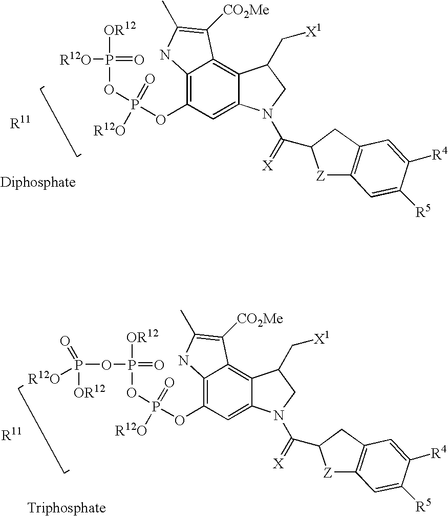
C12=C(OP([R12O])(=O)OP(=O)([OR12])[R12O])C=C3C(=C1C([CO2Me])=C(C)N2)C(C[X1])CN3C(=[X])C1[Z]C2=C(C1)C=C([R4])C([R5])=C2.C12=C(OP([R12O])(=O)OP(=O)([OR12])OP(=O)([OR12])[R12O])C=C3C(=C1C([CO2Me])=C(C)N2)C(C[X1])CN3C(=[X])C1[Z]C2=C(C1)C=C([R4])C([R5])=C2
